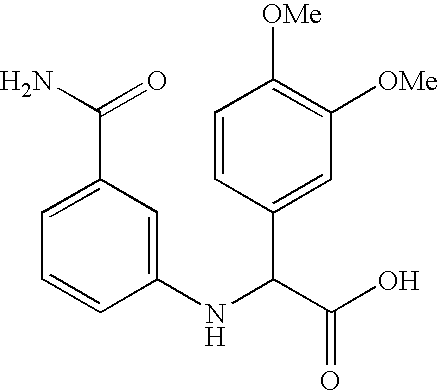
C1(NC(C(O)=O)C2=CC([OMe])=C([OMe])C=C2)=CC(C(N)=O)=CC=C1
